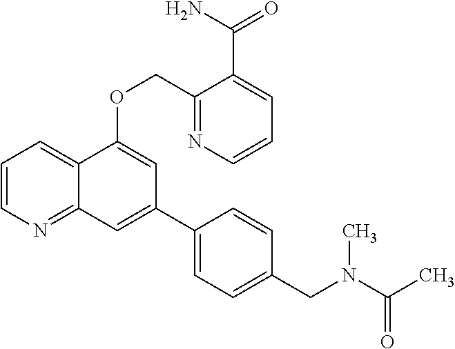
C1=CN=C2C(=C1)C(OCC1=NC=CC=C1C(N)=O)=CC(C1=CC=C(CN(C(C)=O)C)C=C1)=C2
